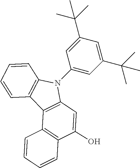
C1=CC2=C(C=C1)C1=C(N2C2=CC(C(C)(C)C)=CC(C(C)(C)C)=C2)C=C(O)C2=C1C=CC=C2
